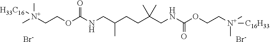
C[N+](CCOC(NCC(CCC(CNC(OCC[N+](C)(C)[C16H33])=O)(C)C)C)=O)(C)[H33C16].[Br-].[Br-]
